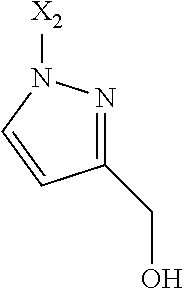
C1(CO)=NN([X2])C=C1
